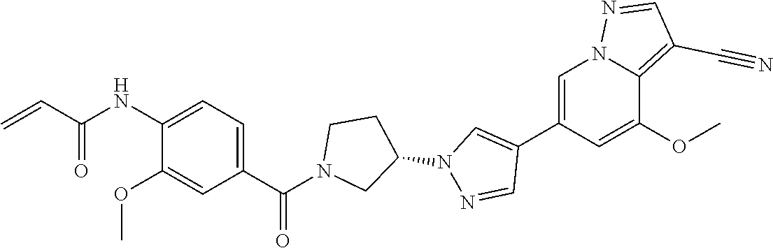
C1=C(C2=CN(C3CCN(C(C4=CC=C(NC(C=C)=O)C(OC)=C4)=O)C3)N=C2)C=C(OC)C2=C(C#N)C=NN12
